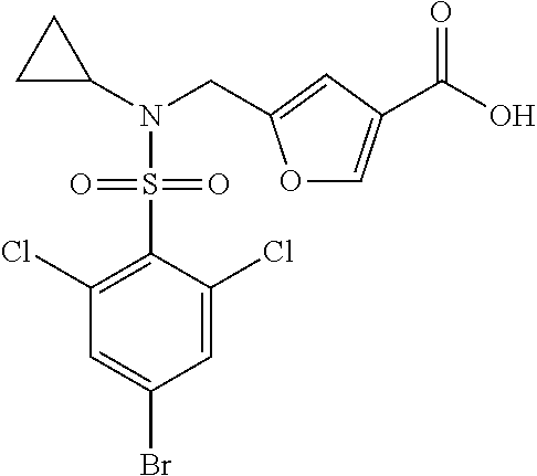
C1(Cl)=C(S(N(C2CC2)CC2=CC(C(O)=O)=CO2)(=O)=O)C(Cl)=CC(Br)=C1
